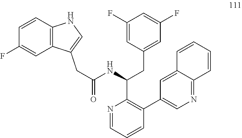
N1=CC=CC(C2=CN=C3C(=C2)C=CC=C3)=C1C(NC(=O)CC1=CNC2=C1C=C(F)C=C2)CC1=CC(F)=CC(F)=C1
